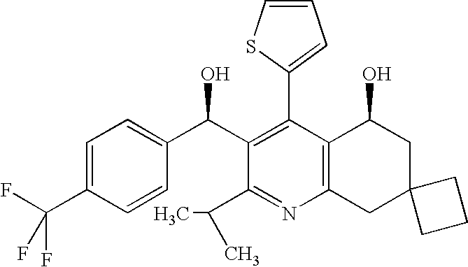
C1(C2=C(C(C3=CC=C(C(F)(F)F)C=C3)O)C(C(C)C)=NC3=C2C(O)CC2(C3)CCC2)=CC=CS1
